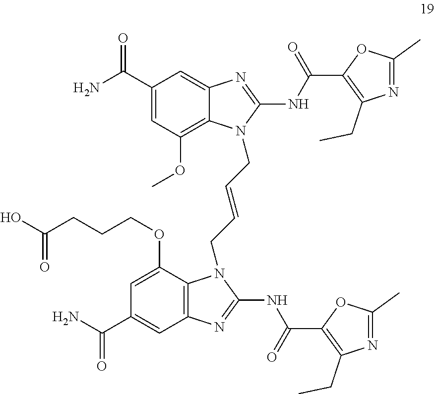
C1(C(N)=O)=CC(OC)=C2C(=C1)N=C(NC(C1=C(CC)N=C(C)O1)=O)N2CC=CCN1C2=C(C=C(C(N)=O)C=C2OCCCC(O)=O)N=C1NC(C1=C(CC)N=C(C)O1)=O
